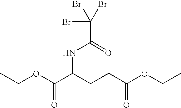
CCOC(C(NC(=O)C(Br)(Br)Br)CCC(OCC)=O)=O
